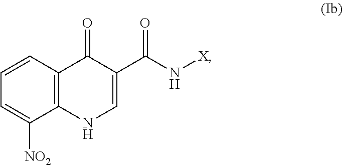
C1=CC2=C(C([NO2])=C1)NC=C(C(N[X])=O)C2=O
